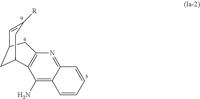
C1=C([R])CC2CC1CC1=C2C(N)=C2C(=N1)C=CC=C2
